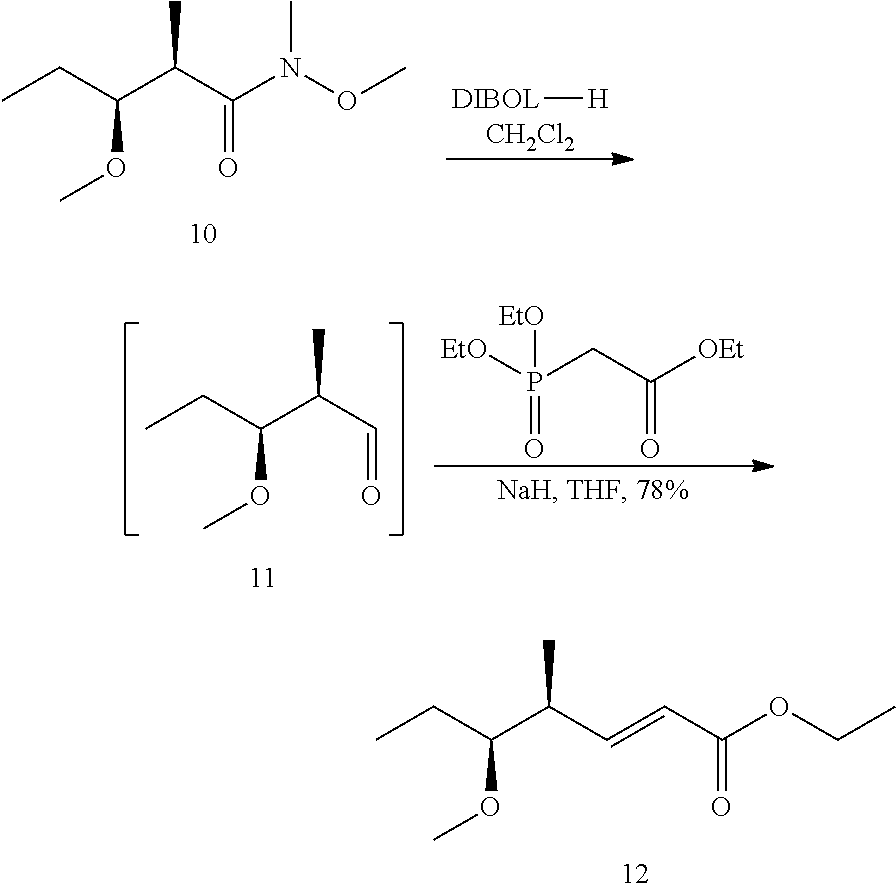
[DIBOL][H].[CH2Cl2].CCC(C(C(N(OC)C)=O)C)OC.CCC(C(C=O)C)OC.P(CC([OEt])=O)([EtO])(=O)[EtO].CCC(C(C=CC(OCC)=O)C)OC
